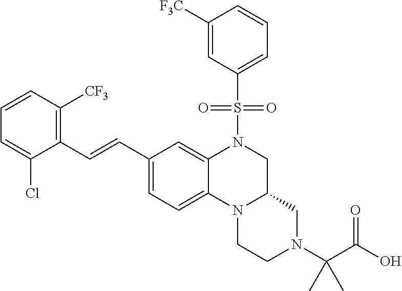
C1([F3C])=CC(S(N2CC3N(C4=CC=C(C=CC5=C([CF3])C=CC=C5Cl)C=C24)CCN(C(C(=O)O)(C)C)C3)(=O)=O)=CC=C1
